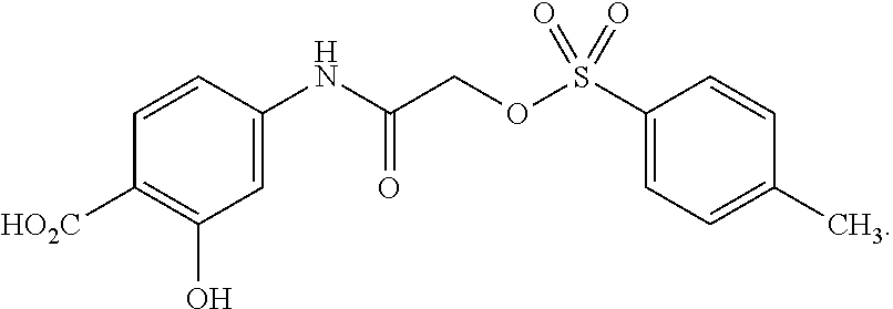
C1=C(NC(=O)COS(C2=CC=C(C)C=C2)(=O)=O)C=CC([HO2C])=C1O
